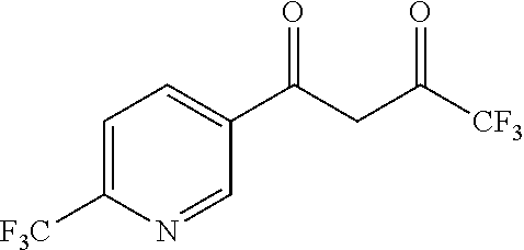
C(C1=CC=C([F3C])N=C1)(=O)CC([CF3])=O
